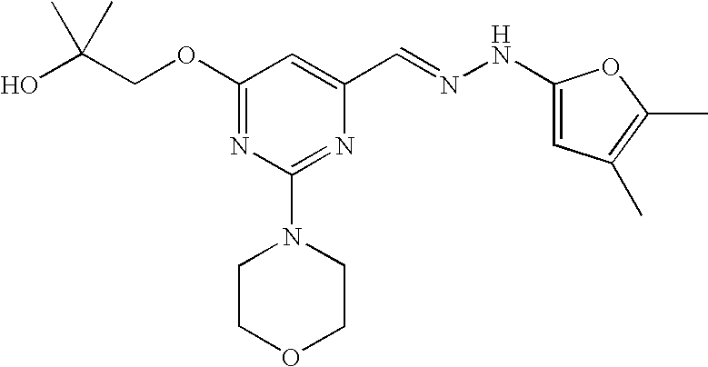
C(COC1=NC(N2CCOCC2)=NC(C=NNC2=CC(C)=C(C)O2)=C1)(O)(C)C
